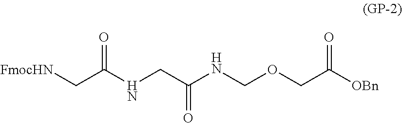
[FmocHN]CC(NCC(NCOCC([OBn])=O)=O)=O
